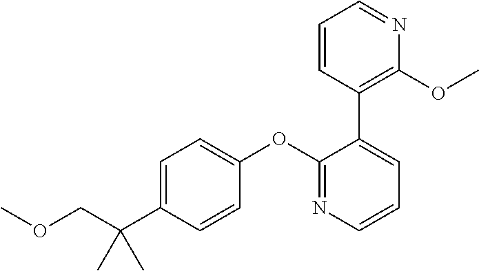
C1(OC2=CC=C(C(COC)(C)C)C=C2)=NC=CC=C1C1=C(OC)N=CC=C1
